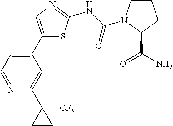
C1(C2=CC=NC(C3([CF3])CC3)=C2)=CN=C(NC(=O)N2CCCC2C(=O)N)S1
